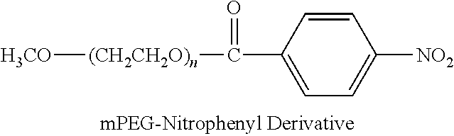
[H3CO][(CH2CH2O)n]C(C1=CC=C([NO2])C=C1)=O
